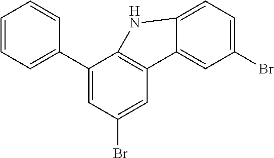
C1(C2=CC(Br)=CC3=C2NC2=CC=C(Br)C=C32)=CC=CC=C1
